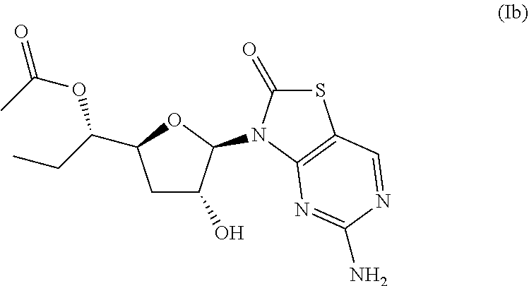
C1C(O)C(N2C(=O)SC3=C2N=C(N)N=C3)OC1C(CC)OC(=O)C
